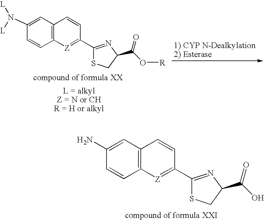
C1(N)=CC2=C(C=C1)[Z]=C(C1=NC(C(O)=O)CS1)C=C2.C1(N([L])[L])=CC2=C(C=C1)[Z]=C(C1=NC(C(O[R])=O)CS1)C=C2
